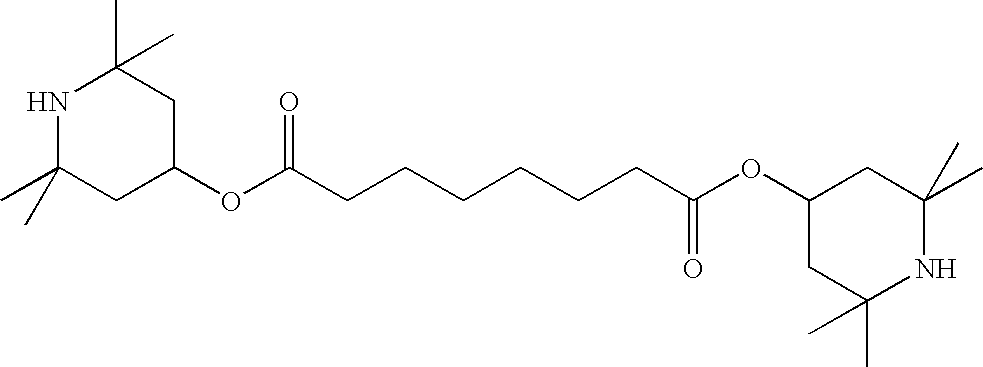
N1C(C)(C)CC(OC(CCCCCCC(OC2CC(C)(C)NC(C)(C)C2)=O)=O)CC1(C)C
